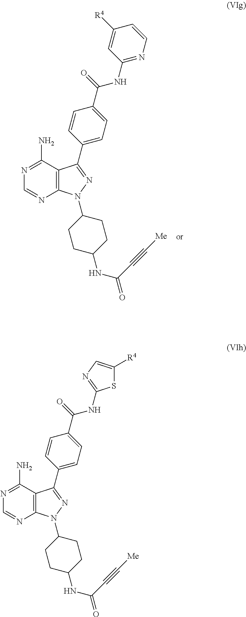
C12=C(C(N)=NC=N1)C(C1=CC=C(C(=O)NC3=NC=CC([R4])=C3)C=C1)=NN2C1CCC(NC(=O)C#C[Me])CC1.C12=C(C(N)=NC=N1)C(C1=CC=C(C(=O)NC3=NC=C([R4])S3)C=C1)=NN2C1CCC(NC(=O)C#C[Me])CC1
